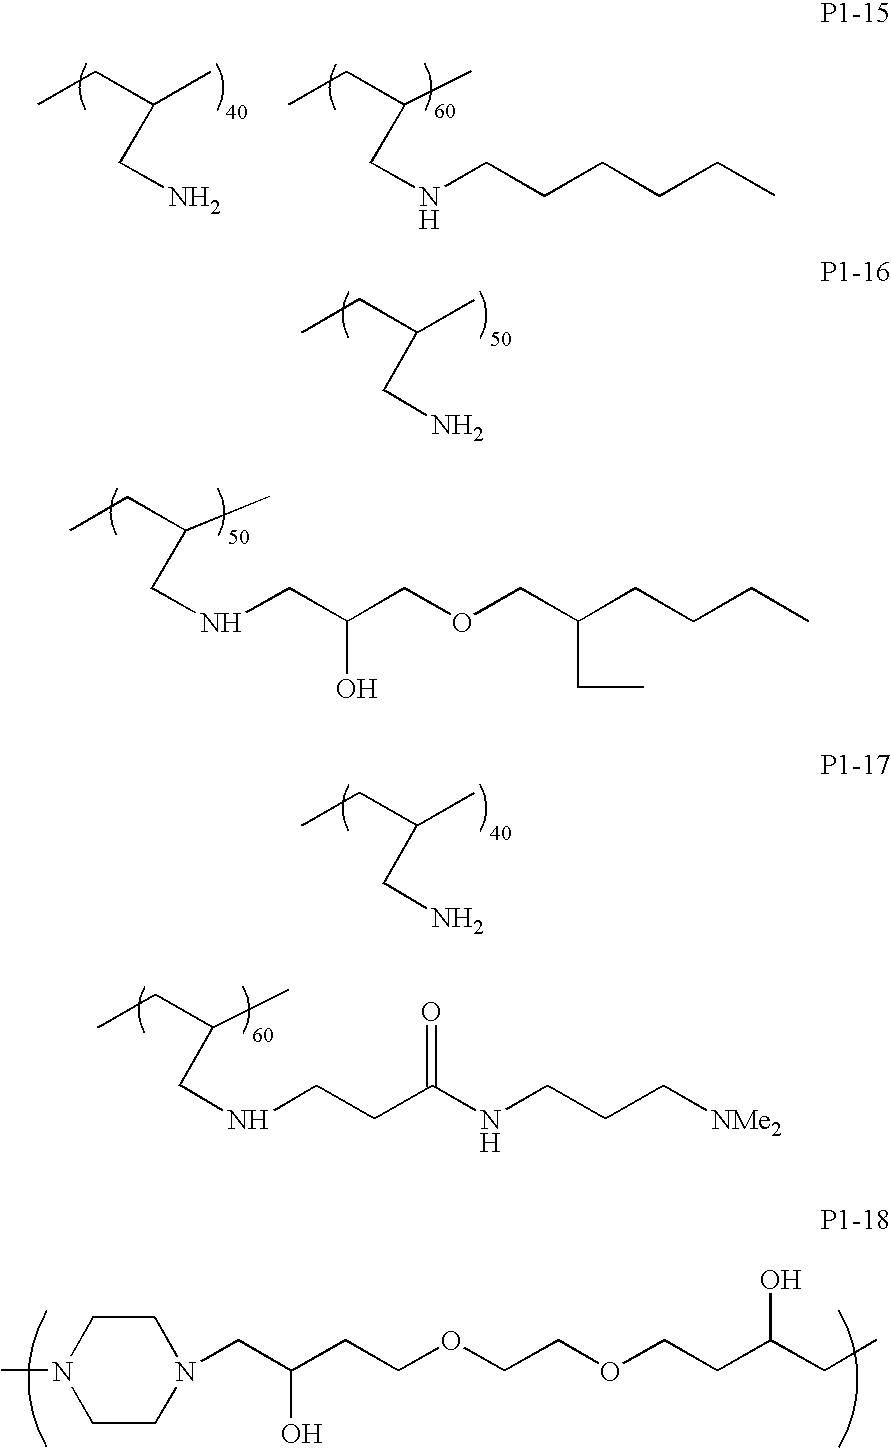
CCC(C)CN.CCC(C)CNCCCCCC.CCC(C)CN.CCC(C)CNCC(COCC(CCCC)CC)O.CCC(C)CN.CCC(C)CNCCC(NCCC[NMe2])=O.C1CN(CC(CCOCCOCCC(CC)O)O)CCN1C
